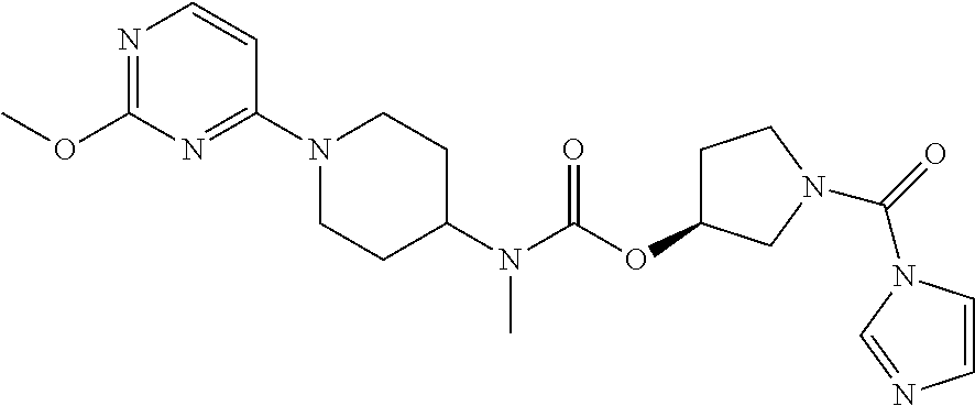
N1=C(OC)N=C(N2CCC(N(C(=O)OC3CCN(C(=O)N4C=CN=C4)C3)C)CC2)C=C1
